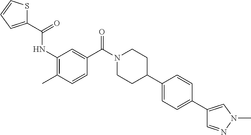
C(=O)(NC1=C(C)C=CC(C(N2CCC(C3=CC=C(C4=CN(C)N=C4)C=C3)CC2)=O)=C1)C1=CC=CS1
